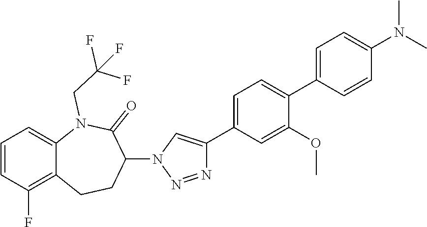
C1=C2C(=C(F)C=C1)CCC(N1C=C(C3=CC=C(C4=CC=C(N(C)C)C=C4)C(OC)=C3)N=N1)C(=O)N2CC(F)(F)F
